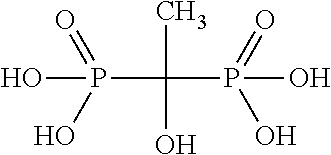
P(C(P(O)(=O)O)(C)O)(O)(=O)O
